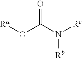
O=C(O[Ra])N([Rc])[Rb]
